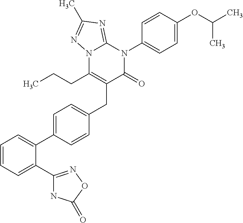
C1=CC=C(C2=NOC(=O)N2)C(C2=CC=C(CC3=C(CCC)N4C(=NC(C)=N4)N(C4=CC=C(OC(C)C)C=C4)C3=O)C=C2)=C1
